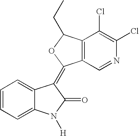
C1=CC=C2C(=C1)C(=C1C3=C(C(Cl)=C(Cl)N=C3)C(CC)O1)C(=O)N2[H]
